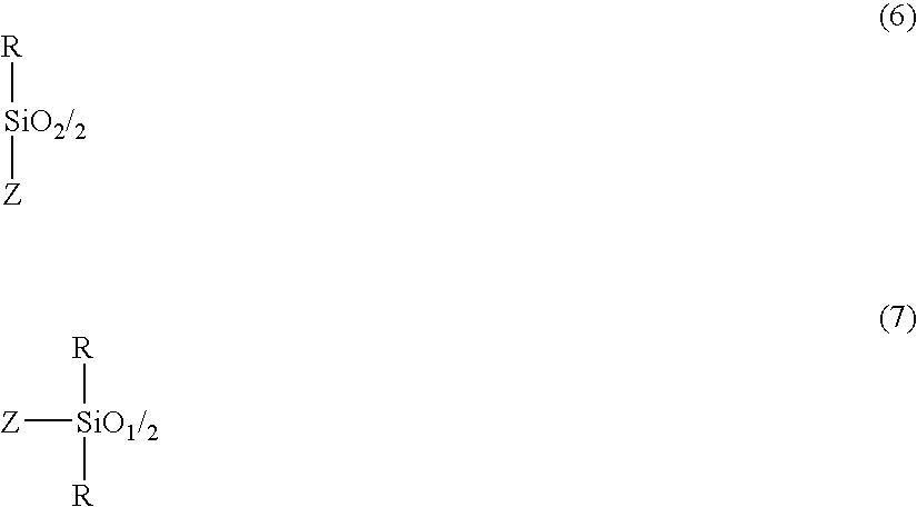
[R][SiO2/2][Z].[R][SiO1/2]([R])[Z]
